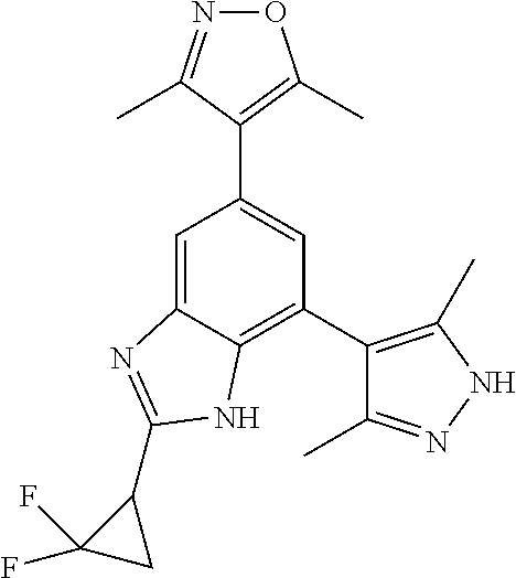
C1=C2C(=C(C3=C(C)NN=C3C)C=C1C1=C(C)ON=C1C)NC(C1C(F)(F)C1)=N2
